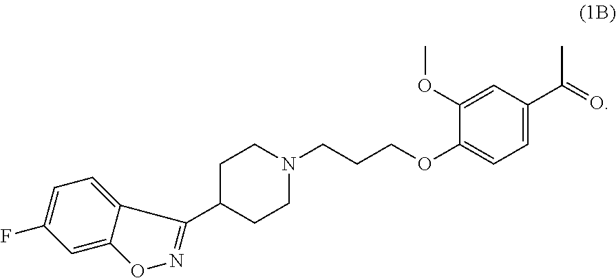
C1C(C2=NOC3=CC(F)=CC=C32)CCN(CCCOC2=CC=C(C(=O)C)C=C2OC)C1
